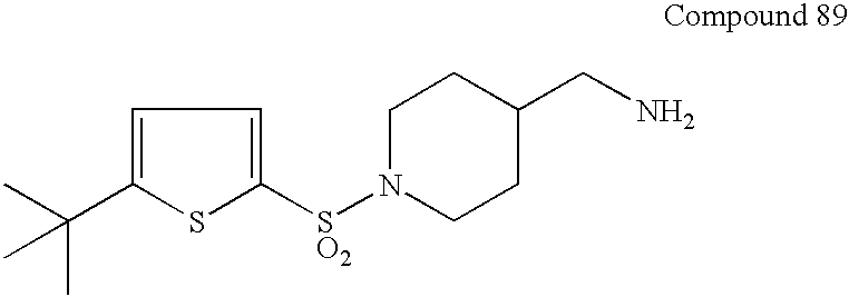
C1=C(C(C)(C)C)SC([SO2]N2CCC(CN)CC2)=C1
